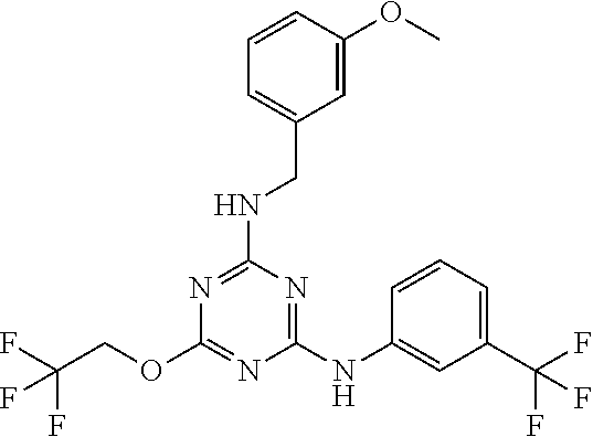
C1(NC2=CC(C(F)(F)F)=CC=C2)=NC(NCC2=CC=CC(OC)=C2)=NC(OCC(F)(F)F)=N1
